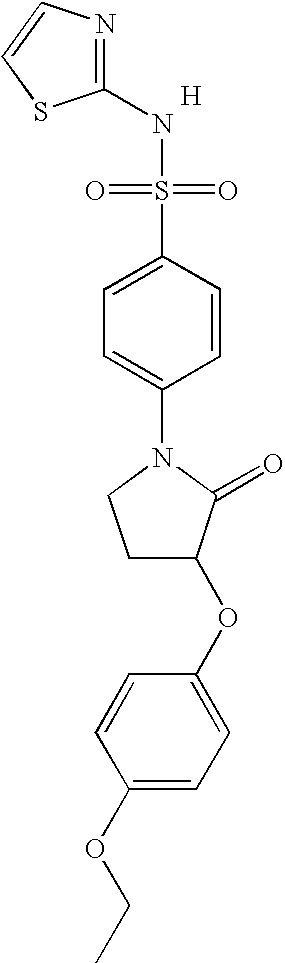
N1=C(NS(=O)(=O)C2=CC=C(N3CCC(OC4=CC=C(OCC)C=C4)C3=O)C=C2)SC=C1.[H]
